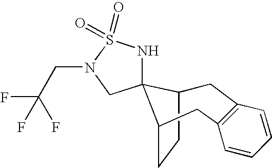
C1C2CCC(C23NS(=O)(=O)N(CC(F)(F)F)C3)CC2=C1C=CC=C2
